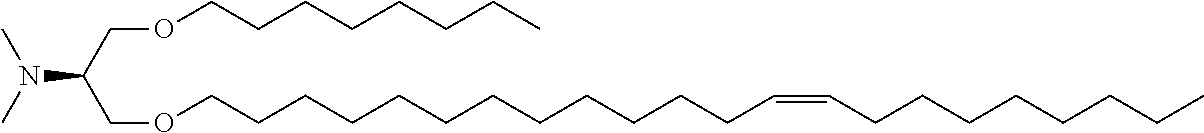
CN(C)C(COCCCCCCCC)COCCCCCCCCCCCCC=CCCCCCCCC
